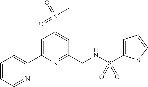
C1=CC=NC(C2=CC(S(C)(=O)=O)=CC(CNS(=O)(C3=CC=CS3)=O)=N2)=C1
